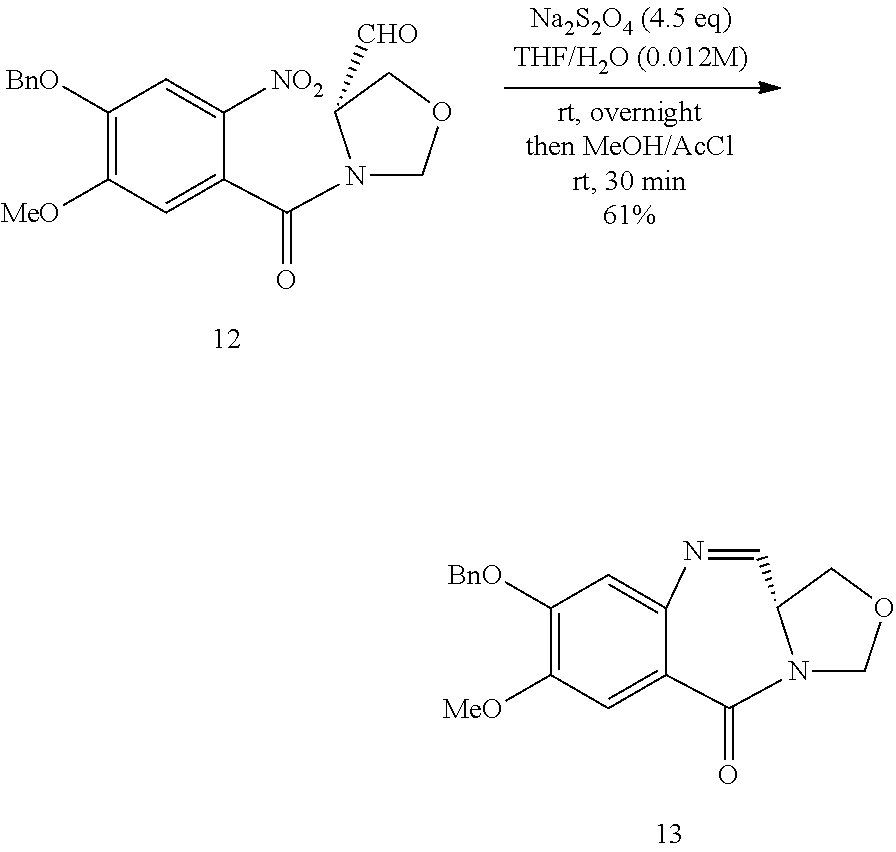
C1([BnO])=C([MeO])C=C2C(=C1)N=CC1N(C2=O)COC1.C1([BnO])=C([MeO])C=C(C(=O)N2COCC2[CHO])C([NO2])=C1
